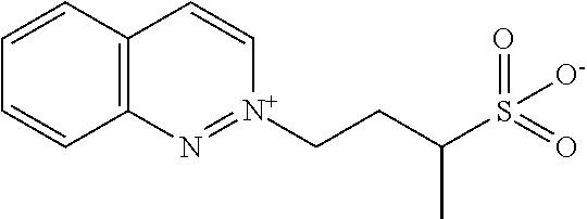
C12=C(C=CC=C1)C=C[N+](CCC(S(=O)(=O)[O-])C)=N2
